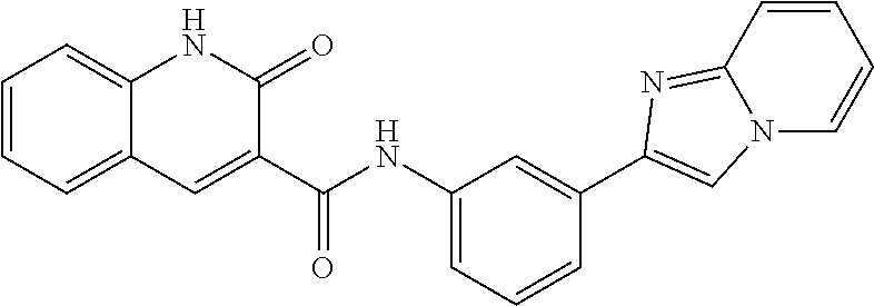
C1=CC=C2C(=C1)NC(=O)C(C(NC1=CC=CC(C3=CN4C(=N3)C=CC=C4)=C1)=O)=C2
